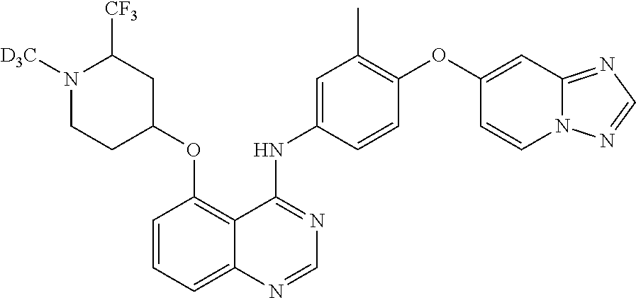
N1([D3C])CCC(OC2=C3C(=CC=C2)N=CN=C3NC2=CC(C)=C(OC3=CC4=NC=NN4C=C3)C=C2)CC1[CF3]
